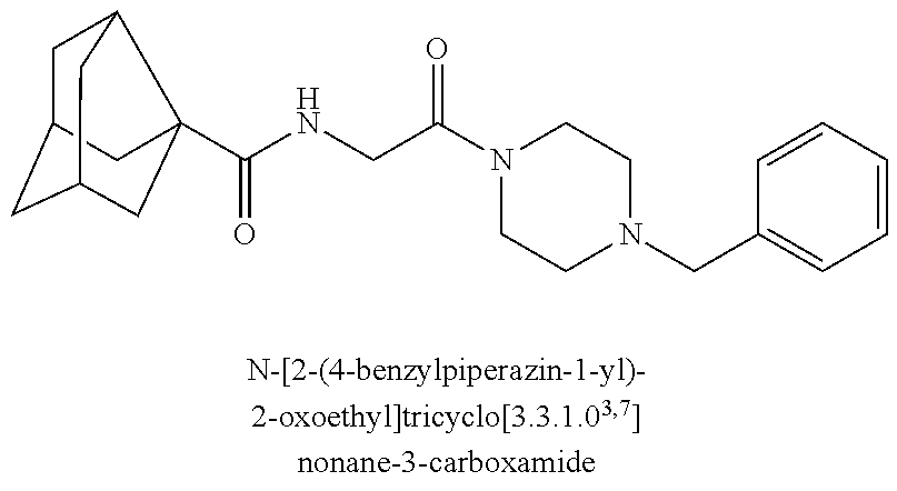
C1C2CC3CC(C(NCC(N4CCN(CC5=CC=CC=C5)CC4)=O)=O)(C1C3)C2
